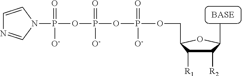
C1([R2])C([R1])C(COP(OP(=O)([O-])OP(=O)([O-])N2C=NC=C2)(=O)[O-])OC1C
